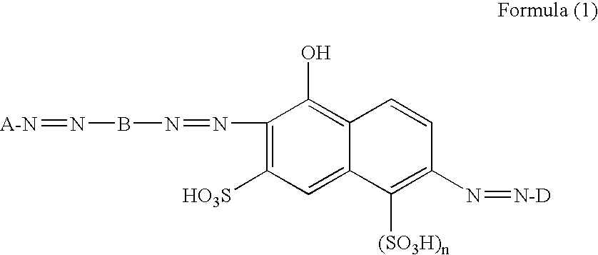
[A-N]=NBN=NC1=C([HO3S])C=C2C(=C1O)C=CC(N=[N-D])=C2[(SO3H)n]
